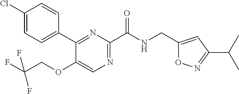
C1(CNC(C2=NC=C(OCC(F)(F)F)C(C3=CC=C(Cl)C=C3)=N2)=O)=CC(C(C)C)=NO1
